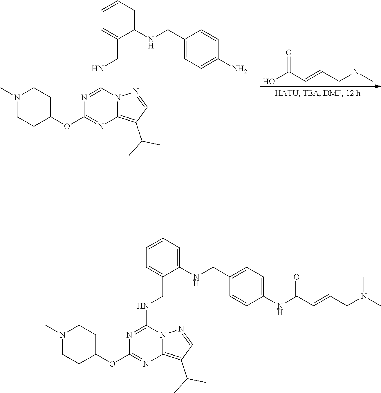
C12=C(C(C)C)C=NN1C(NCC1=CC=CC=C1NCC1=CC=C(NC(C=CCN(C)C)=O)C=C1)=NC(OC1CCN(C)CC1)=N2.C12=C(C(C)C)C=NN1C(NCC1=CC=CC=C1NCC1=CC=C(N)C=C1)=NC(OC1CCN(C)CC1)=N2.OC(C=CCN(C)C)=O
